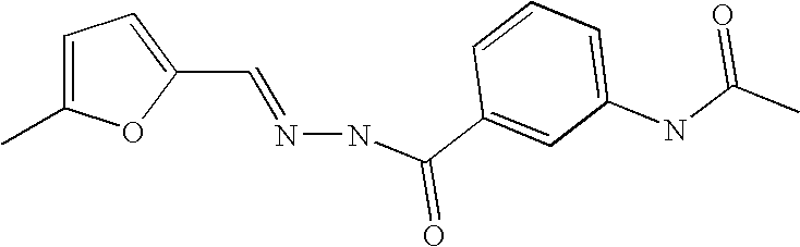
C1(C=NNC(C2=CC(NC(C)=O)=CC=C2)=O)=CC=C(C)O1
